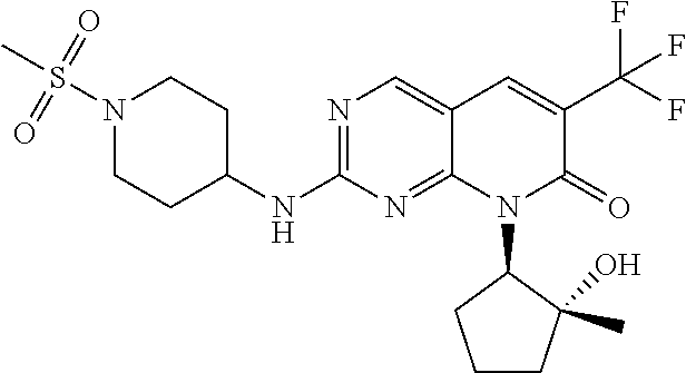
N1(S(C)(=O)=O)CCC(NC2=NC=C3C(=N2)N(C2CCCC2(C)O)C(=O)C(C(F)(F)F)=C3)CC1
